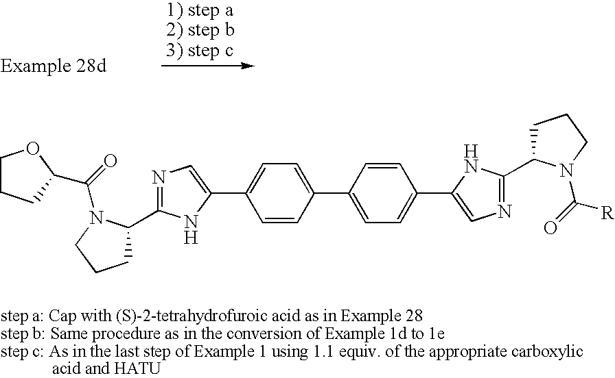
C1C(C2=NC=C(C3=CC=C(C4=CC=C(C5=CN=C(C6CCCN6C(=O)[R])N5)C=C4)C=C3)N2)N(C(=O)C2CCCO2)CC1
